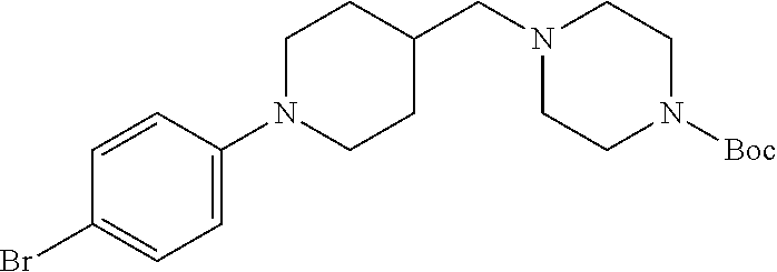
C1N(C2=CC=C(Br)C=C2)CCC(CN2CCN([Boc])CC2)C1
